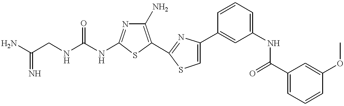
C(NC1=NC(N)=C(C2=NC(C3=CC(NC(C4=CC=CC(OC)=C4)=O)=CC=C3)=CS2)S1)(NCC(N)=N)=O
